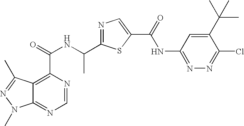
C12=NC=NC(C(NC(C3=NC=C(C(=O)NC4=NN=C(Cl)C(C(C)(C)C)=C4)S3)C)=O)=C1C(C)=NN2C
